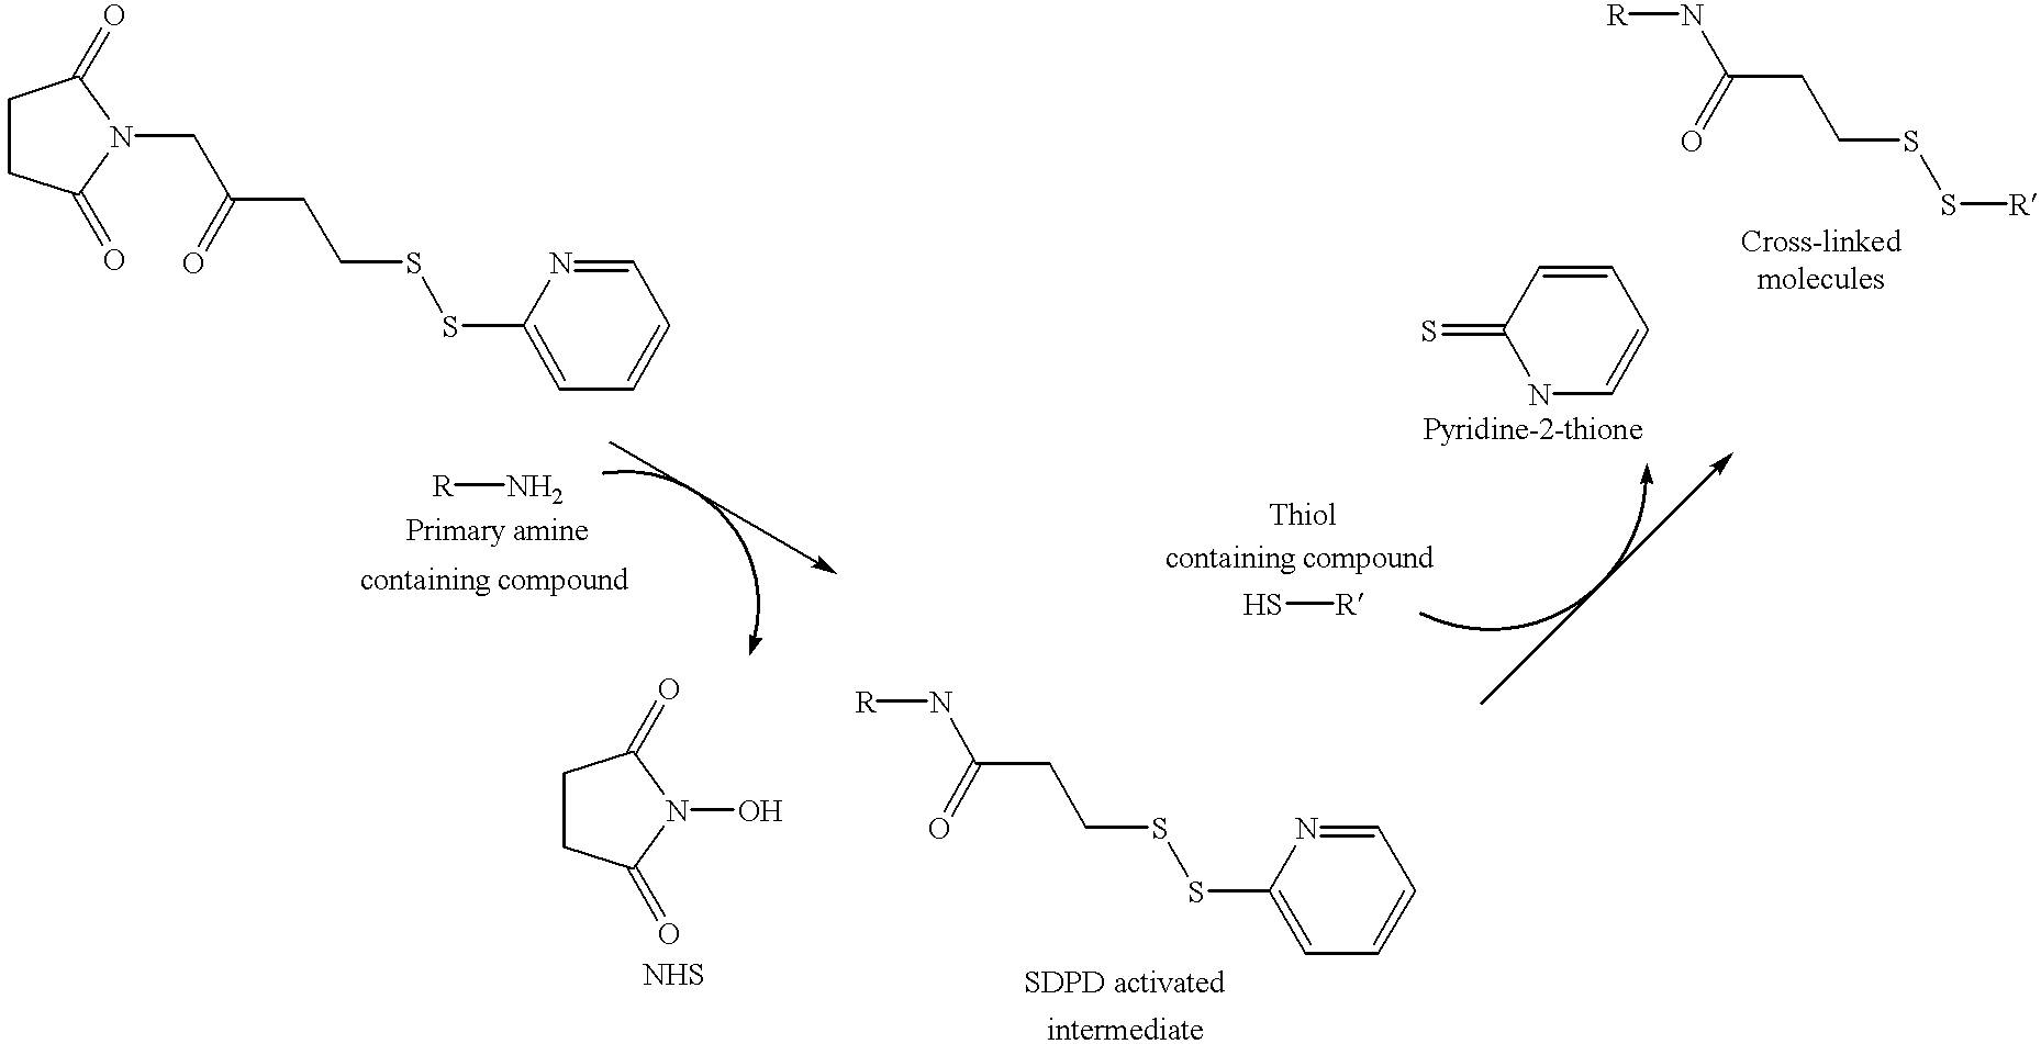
C1CC(=O)N(CC(=O)CCSSC2=CC=CC=N2)C1=O.[R]N.C1CC(=O)N(O)C1=O.[R]NC(=O)CCSSC1=CC=CC=N1.S[R].S=C1NC=CC=C1.[R]NC(=O)CCSS[R]
